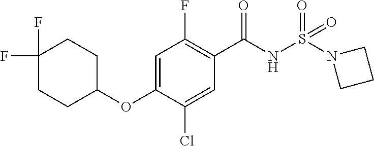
C1=C(OC2CCC(F)(F)CC2)C(Cl)=CC(C(NS(=O)(=O)N2CCC2)=O)=C1F
